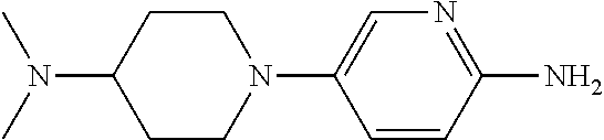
C1=CC(N)=NC=C1N1CCC(N(C)C)CC1
